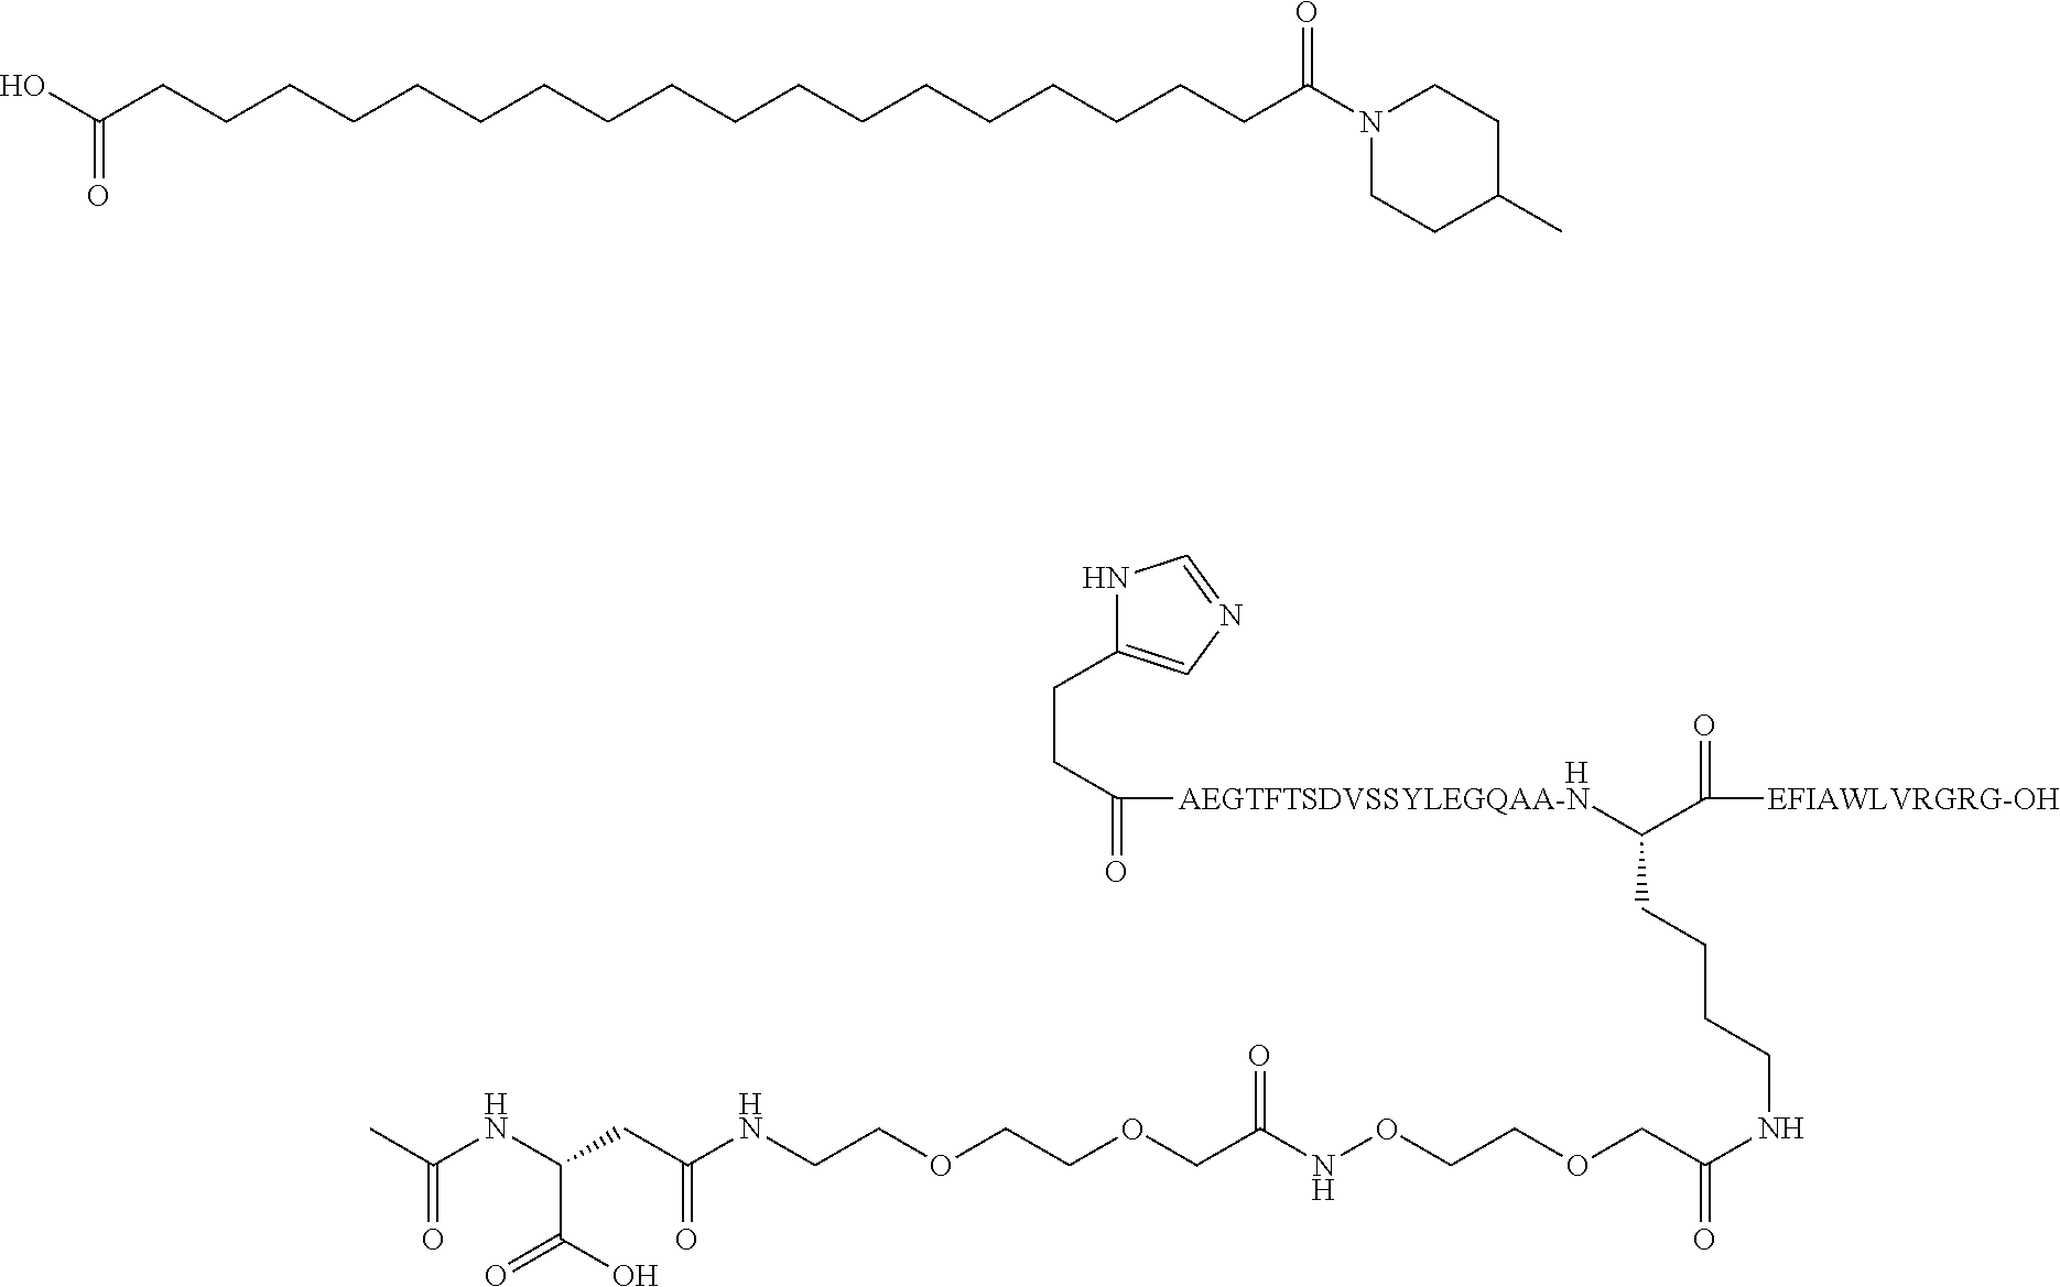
[H].C([EFIAWLVRGRG-OH])(=O)C(CCCCNC(COCCONC(COCCOCCNC(=O)CC(NC(C)=O)C(O)=O)=O)=O)[AEGTFTSDVSSYLEGQAA-N]C(CCC1=CN=CN1)=O.C(CCCCCCCCCCCCCCCCCCC(N1CCC(C)CC1)=O)(O)=O
